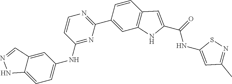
C1(NC2=CC=C3C(=C2)C=NN3)=NC(C2=CC3=C(C=C2)C=C(C(=O)NC2=CC(C)=NS2)N3)=NC=C1
